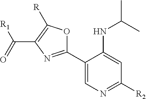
C1(C2=CN=C([R2])C=C2NC(C)C)=NC(C(=O)[R1])=C([R])O1
